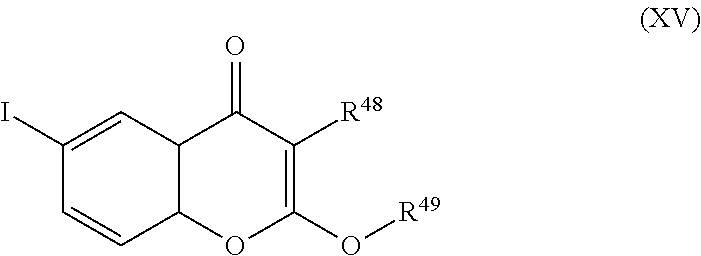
C1(I)=CC2C(C=C1)OC(O[R49])=C([R48])C2=O
